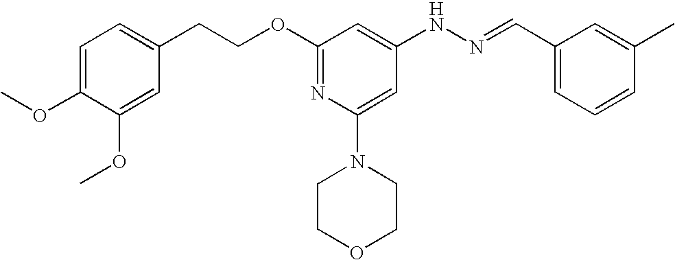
C1(CCOC2=NC(N3CCOCC3)=CC(NN=CC3=CC=CC(C)=C3)=C2)=CC=C(OC)C(OC)=C1
